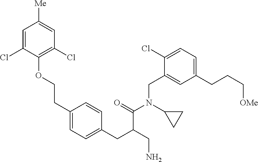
O(CCC1=CC=C(CC(CN)C(=O)N(C2CC2)CC2=CC(CCC[OMe])=CC=C2Cl)C=C1)C1=C(Cl)C=C([Me])C=C1Cl
